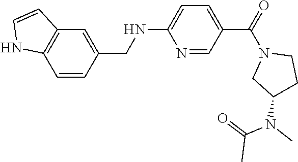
C1=CC(CNC2=CC=C(C(=O)N3CC(N(C)C(=O)C)CC3)C=N2)=CC2=C1NC=C2
